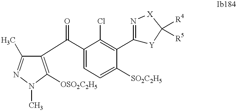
C1(C)=NN(C)C([OSO2C2H5])=C1C(=O)C1=CC=C([SO2C2H5])C(C2=N[X]C([R4])([R5])[Y]2)=C1Cl
